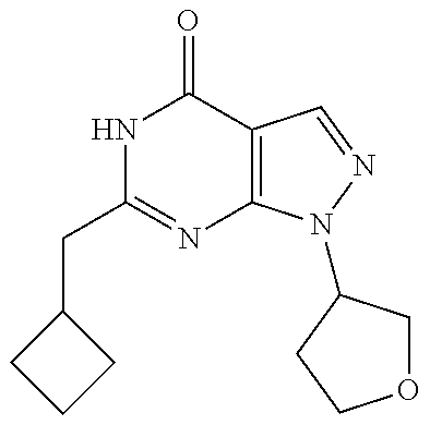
C(C1=NC2=C(C(=O)N1)C=NN2C1COCC1)C1CCC1
